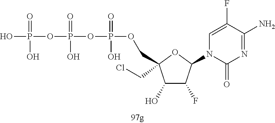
O(P(=O)(O)OCC1(CCl)C(O)C(F)C(N2C(=O)N=C(N)C(F)=C2)O1)P(OP(O)(=O)O)(=O)O
